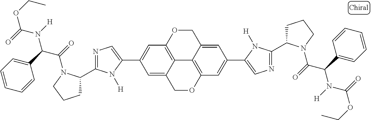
C12=C3OCC4=CC(C5=CN=C(C6CCCN6C(=O)C(C6=CC=CC=C6)N([H])C(=O)OCC)N5[H])=CC(=C14)OCC2=CC(C1=CN=C(C2CCCN2C(=O)C(C2=CC=CC=C2)N([H])C(=O)OCC)N1[H])=C3
